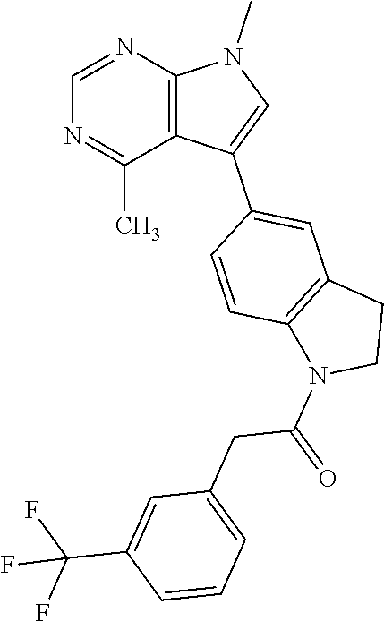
C12=C(N=CN=C1C)N(C)C=C2C1=CC2=C(C=C1)N(C(=O)CC1=CC=CC(C(F)(F)F)=C1)CC2
